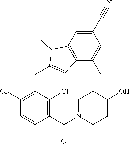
C1(Cl)=C(CC2=CC3=C(N2C)C=C(C#N)C=C3C)C(Cl)=C(C(=O)N2CCC(O)CC2)C=C1
